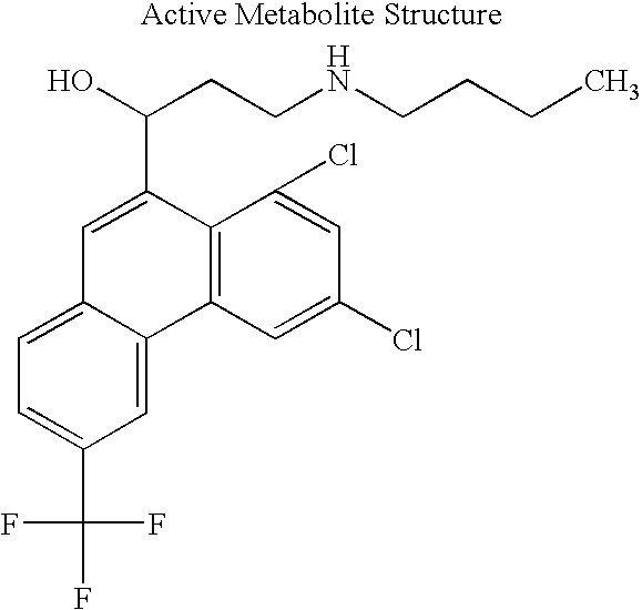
C1=C2C(=CC(C(F)(F)F)=C1)C1=C(C(C(O)CCNCCCC)=C2)C(Cl)=CC(Cl)=C1
